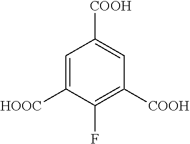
C1=C([HOOC])C(F)=C([COOH])C=C1[COOH]
